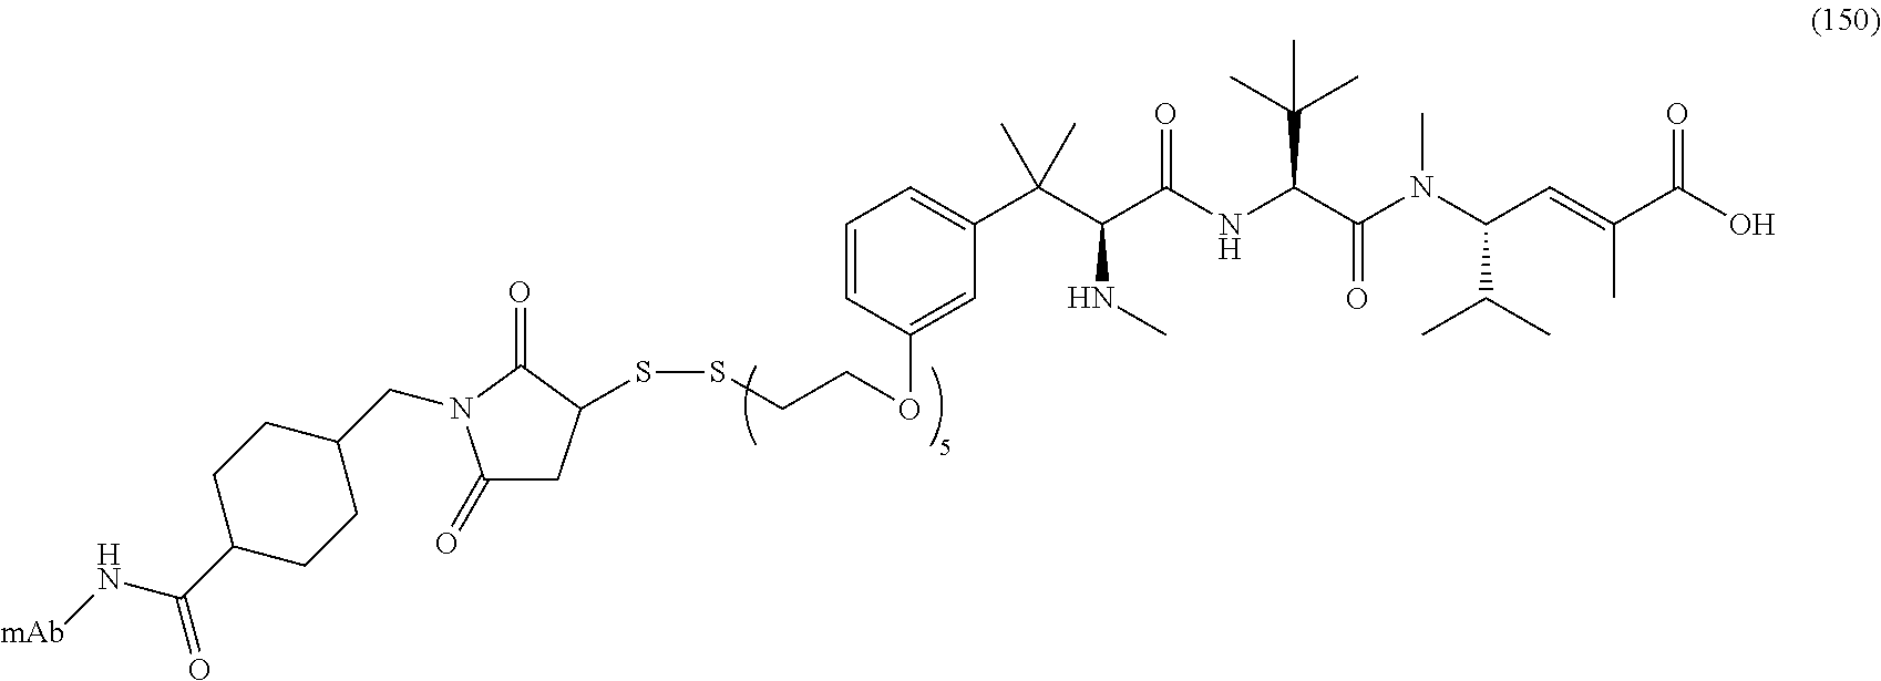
C1=CC(OCCSSC2CC(=O)N(CC3CCC(C(N[mAb])=O)CC3)C2=O)=CC(C(C(NC)C(NC(C(C)(C)C)C(=O)N(C(C(C)C)C=C(C)C(O)=O)C)=O)(C)C)=C1
